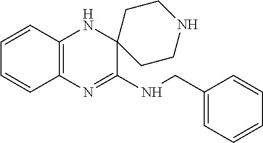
C12=C(N=C(NCC3=CC=CC=C3)C3(N1)CCNCC3)C=CC=C2
